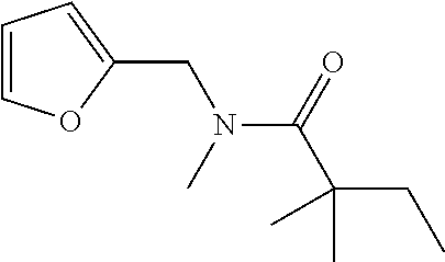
C1(CN(C(C(CC)(C)C)=O)C)=CC=CO1
